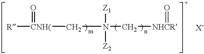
[R][CNH(](=O)CN(C[NHCR]=O)([Z1])[Z2]
